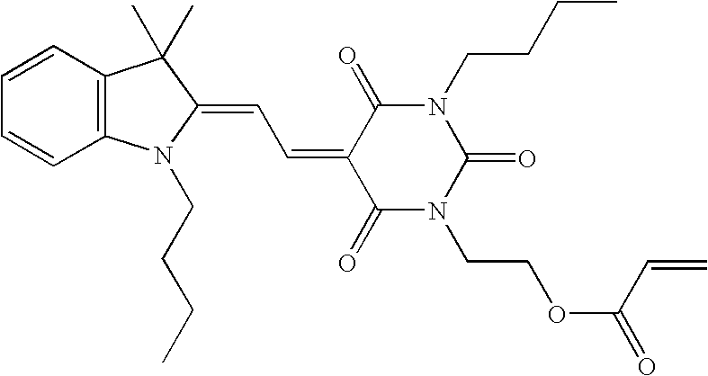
C1=CC2=C(C=C1)N(CCCC)C(=CC=C1C(=O)N(CCOC(=O)C=C)C(=O)N(CCCC)C1=O)C2(C)C
